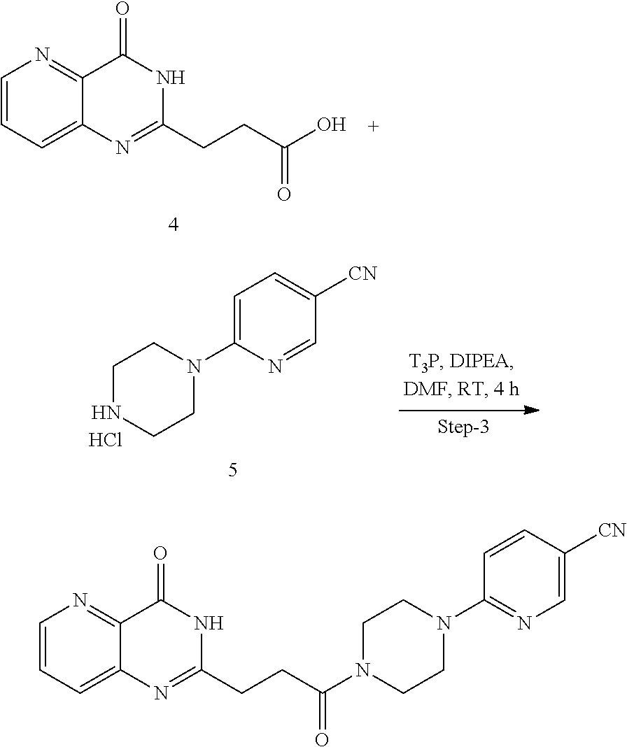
C1=CC=C2C(=N1)C(=O)NC(CCC(O)=O)=N2.C1NCCN(C2=CC=C([CN])C=N2)C1.Cl.C1=CC=C2C(=N1)C(=O)NC(CCC(N1CCN(C3=NC=C([CN])C=C3)CC1)=O)=N2
